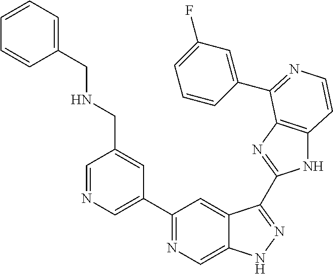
C1=NC=C(C2=NC=C3C(=C2)C(C2=NC4=C(N2)C=CN=C4C2=CC(F)=CC=C2)=NN3)C=C1CNCC1=CC=CC=C1
